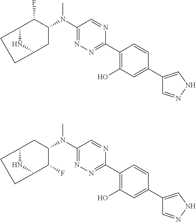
C12NC(CC(N(C3=NN=C(C4=C(O)C=C(C5=CNN=C5)C=C4)N=C3)C)C1F)CC2.C12NC(C(F)C(N(C3=NN=C(C4=C(O)C=C(C5=CNN=C5)C=C4)N=C3)C)C1)CC2
